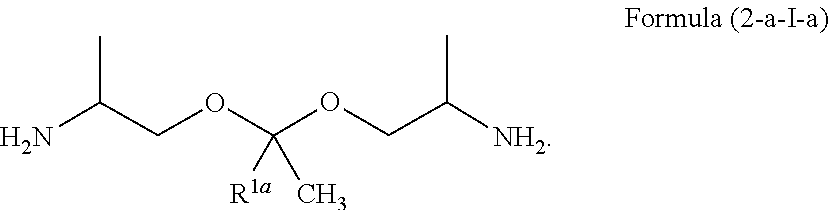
C(COC(OCC([NH2])C)(C)[R1a])(N)C
